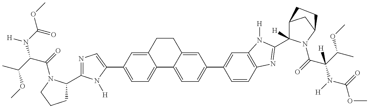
[H]N(C(OC)=O)C(C(C)OC)C(=O)N1C(C2=NC=C(C3=CC=C4C(=C3)CCC3=CC(C5=CC6=C(C=C5)N=C(C5([H])C7CC(N5C(C(N(C(OC)=O)[H])(C(OC)C)[H])=O)CC7)N6[H])=CC=C43)N2[H])CCC1
